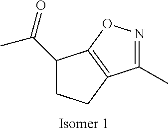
C1(C(=O)C)CCC2=C1ON=C2C
